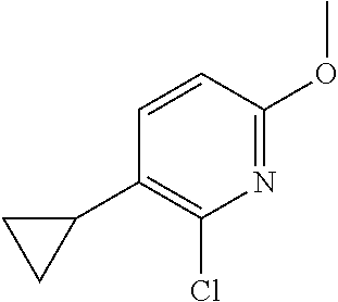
N1=C(OC)C=CC(C2CC2)=C1Cl
